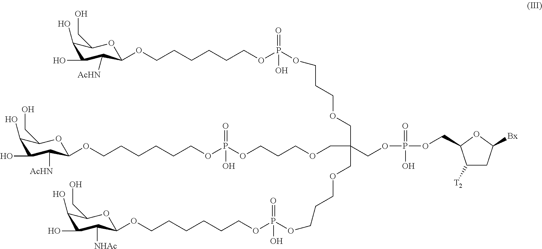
C1(O)C(O)C([AcHN])C(OCCCCCCOP(OCCCOCC(COCCCOP(OCCCCCCOC2C([NHAc])C(O)C(O)C(CO)O2)(=O)O)(COCCCOP(OCCCCCCOC2C([AcHN])C(O)C(O)C(CO)O2)(=O)O)COP(=O)(O)OCC2C([T2])CC([Bx])O2)(=O)O)OC1CO
